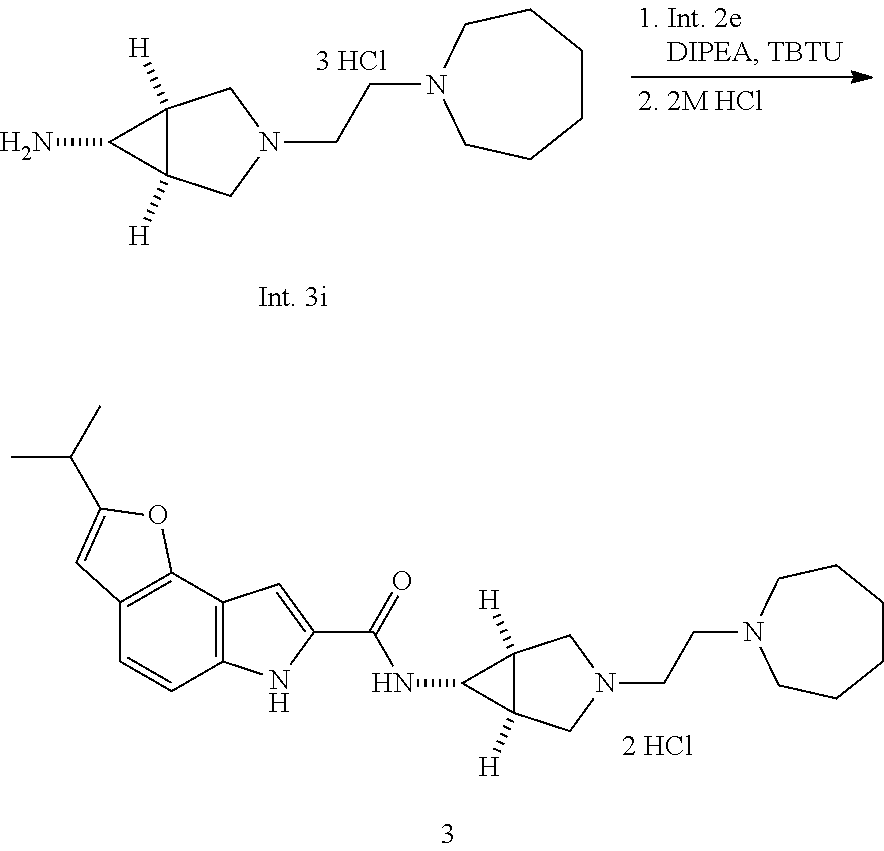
C12([H])C([H])(CN(CCN3CCCCCC3)C1)C2N.C12([H])C([H])(CN(CCN3CCCCCC3)C1)C2NC(C1=CC2=C(C=CC3=C2OC(C(C)C)=C3)N1)=O
